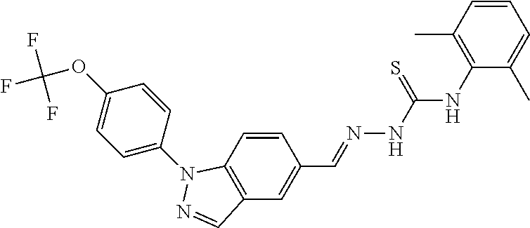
C1=CC(C=NNC(NC2=C(C)C=CC=C2C)=S)=CC2=C1N(C1=CC=C(OC(F)(F)F)C=C1)N=C2
